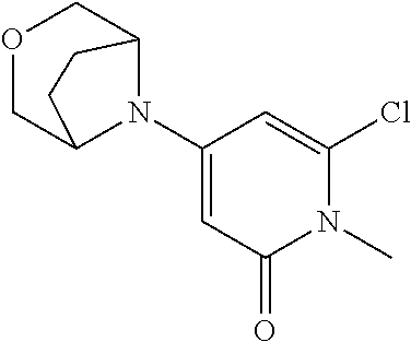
O1CC2N(C3=CC(=O)N(C)C(Cl)=C3)C(C1)CC2
